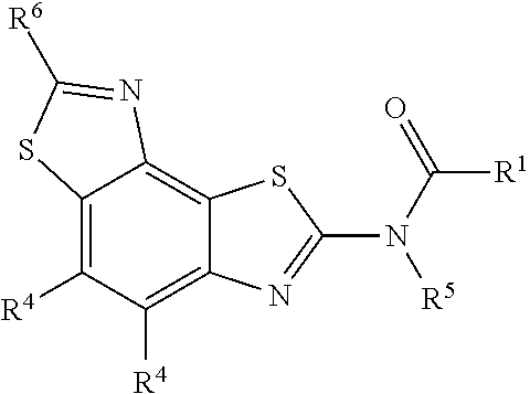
C12=C([R4])C([R4])=C3C(=C1SC(N(C([R1])=O)[R5])=N2)N=C([R6])S3
